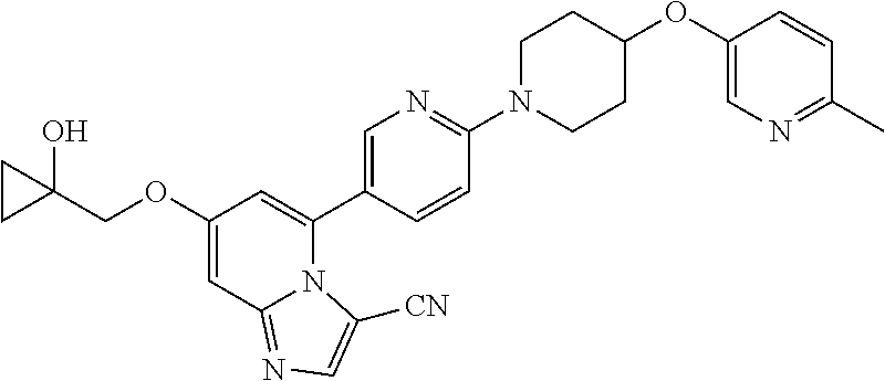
C1(OCC2(O)CC2)=CC2=NC=C([CN])N2C(C2=CN=C(N3CCC(OC4=CN=C(C)C=C4)CC3)C=C2)=C1
